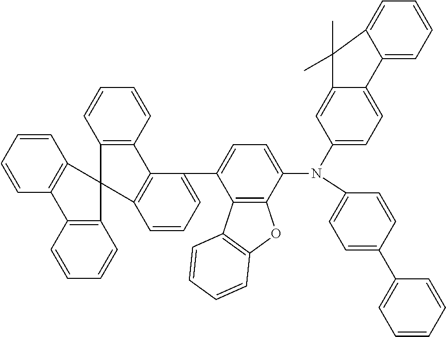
C1(C2=CC=CC=C2)=CC=C(N(C2=CC=C3C(=C2)C(C)(C)C2=CC=CC=C32)C2=CC=C(C3=CC=CC4=C3C3=C(C=CC=C3)C43C4=C(C=CC=C4)C4=C3C=CC=C4)C3=C2OC2=C3C=CC=C2)C=C1
